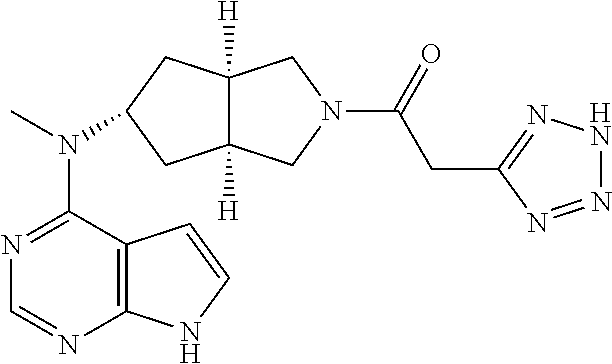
C12=C(N=CN=C1N(C)C1CC3([H])C([H])(C1)CN(C(=O)CC1=NNN=N1)C3)NC=C2
